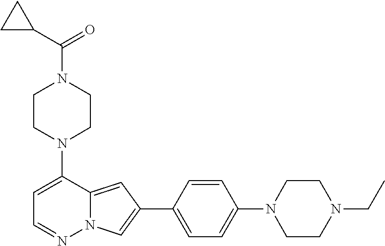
N1(C2=CC=NN3C2=CC(C2=CC=C(N4CCN(CC)CC4)C=C2)=C3)CCN(C(C2CC2)=O)CC1
